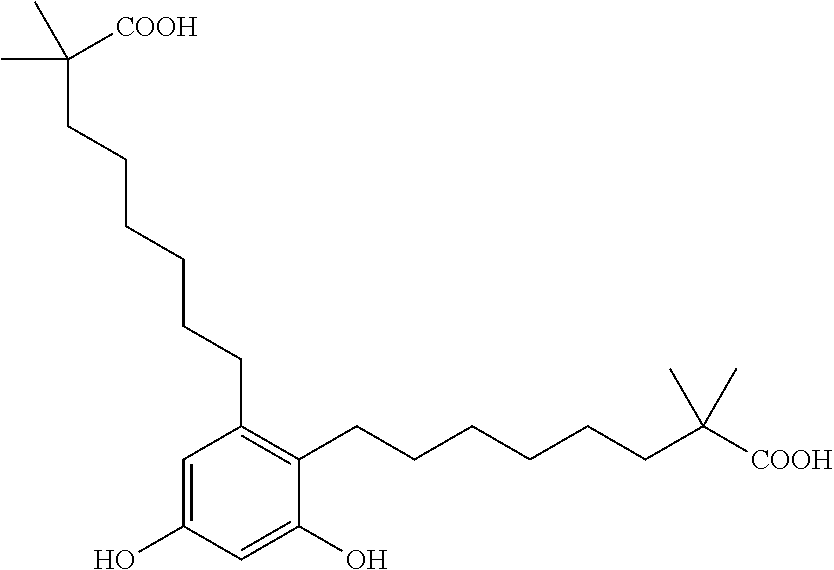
C1=C(O)C=C(O)C(CCCCCCC([COOH])(C)C)=C1CCCCCCC(C)([COOH])C
